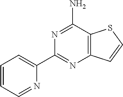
N1=C(N)C2=C(N=C1C1=CC=CC=N1)C=CS2
